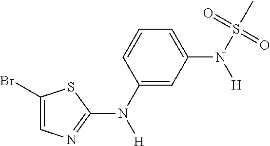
C1(Br)=CN=C(N(C2=CC(N([H])S(=O)(=O)C)=CC=C2)[H])S1
